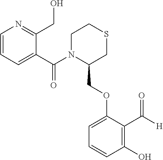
C1(C(N2C(COC3=CC=CC(O)=C3C([H])=O)CSCC2)=O)=CC=CN=C1CO
